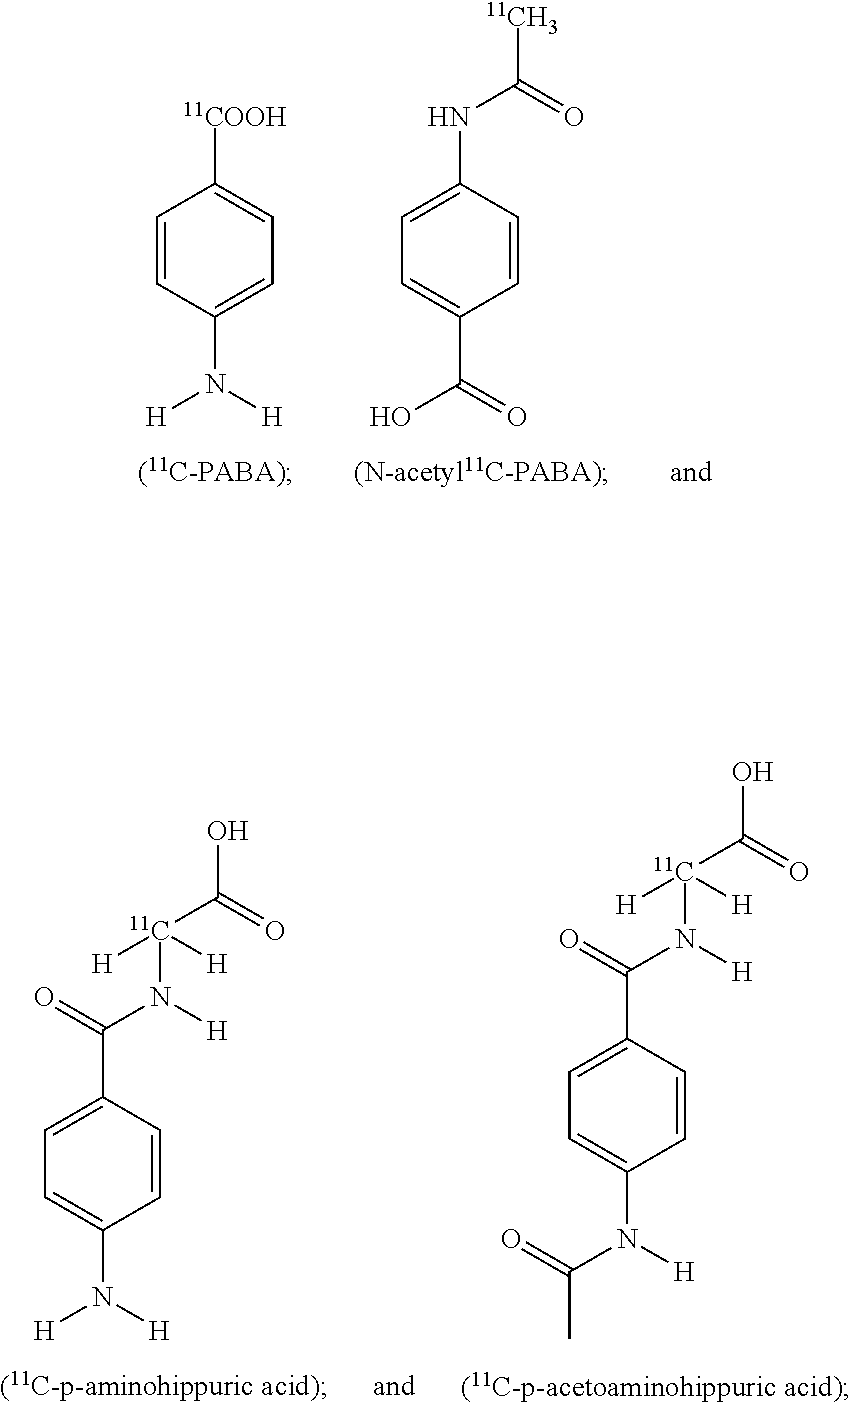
C1=CC(N([H])[H])=CC=C1[11COOH].C1=CC(C(=O)O)=CC=C1NC([11CH3])=O.C1=CC(N([H])C(=O)C)=CC=C1C(N([H])[11C](C(O)=O)([H])[H])=O.C1=CC(N([H])[H])=CC=C1C(N([H])[11C](C(O)=O)([H])[H])=O
